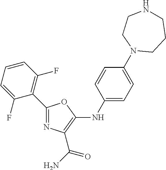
C1(C2=C(F)C=CC=C2F)=NC(C(N)=O)=C(NC2=CC=C(N3CCCNCC3)C=C2)O1
